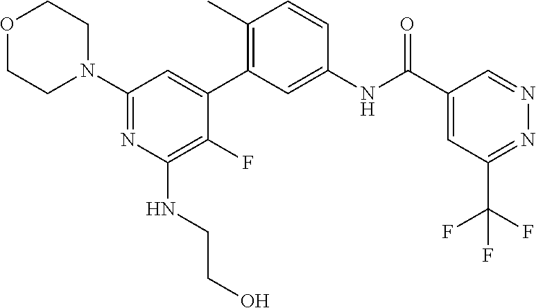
C1(N2CCOCC2)=NC(NCCO)=C(F)C(C2=C(C)C=CC(NC(C3=CC(C(F)(F)F)=NN=C3)=O)=C2)=C1
